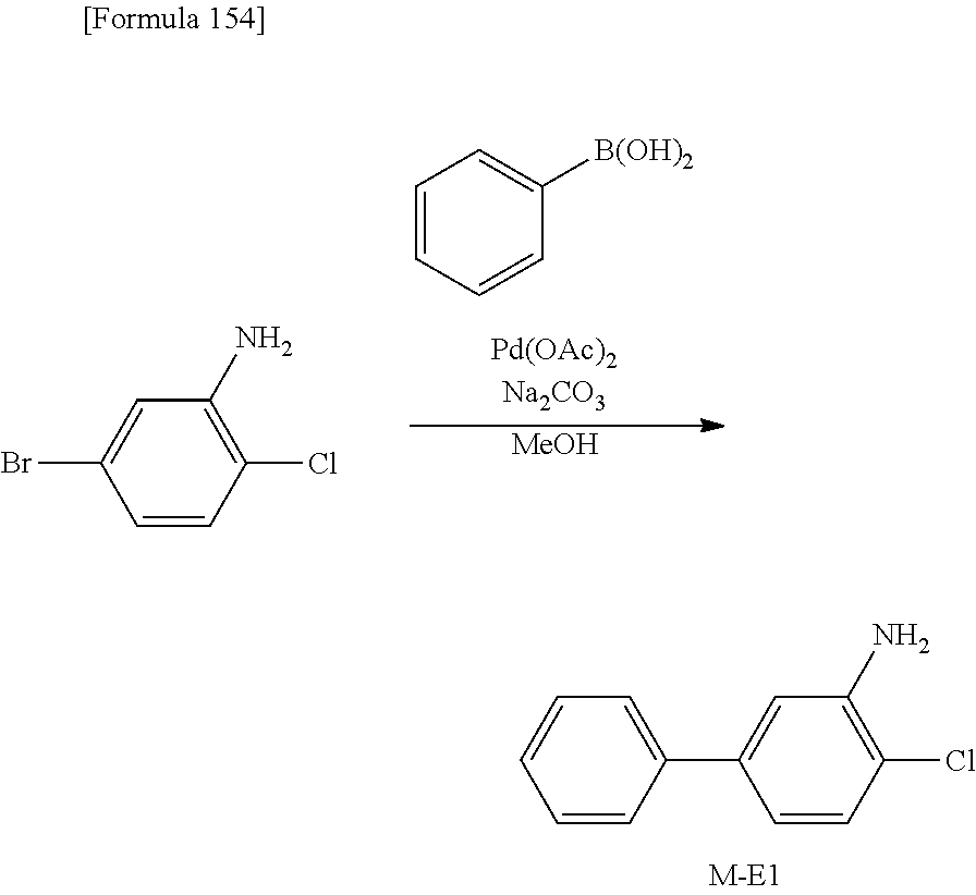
C1=CC(Cl)=C(N)C=C1Br.[MeOH].C1=CC=CC([B(OH)2])=C1.C1=CC(Cl)=C(N)C=C1C1=CC=CC=C1
